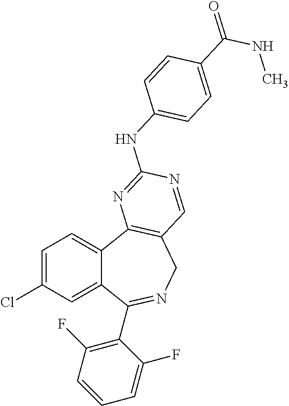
C1=C(Cl)C=C2C(=C1)C1=C(CN=C2C2=C(F)C=CC=C2F)C=NC(NC2=CC=C(C(=O)NC)C=C2)=N1
